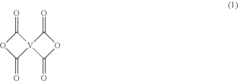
C1(=O)OC(=O)[V]12C(=O)OC2=O
